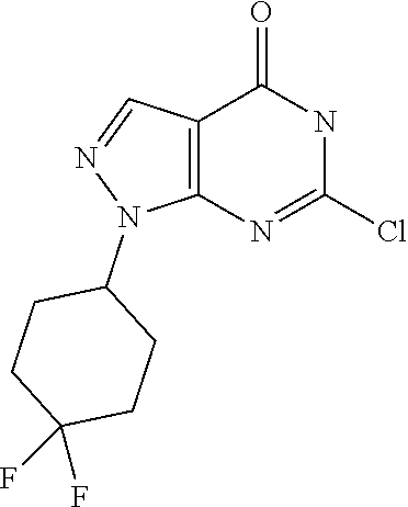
C12=C(N=C(Cl)NC1=O)N(C1CCC(F)(F)CC1)N=C2
